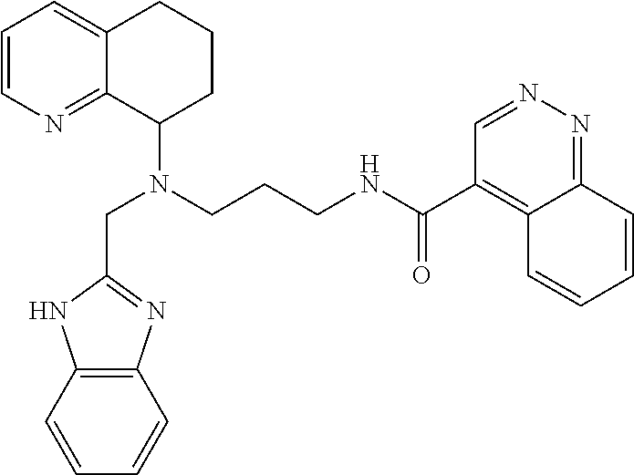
C1=CN=C2C(=C1)CCCC2N(CCCNC(=O)C1=C2C(=NN=C1)C=CC=C2)CC1=NC2=C(N1)C=CC=C2
